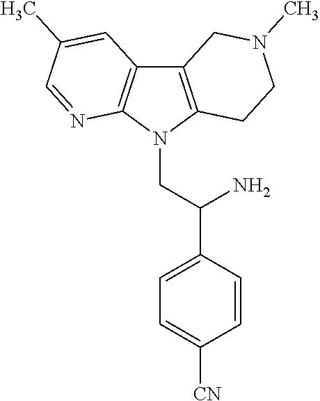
C12=C(N(CC(C3=CC=C([CN])C=C3)N)C3=C1C=C(C)C=N3)CCN(C)C2
